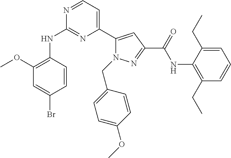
C1=CC(NC2=NC(C3=CC(C(=O)NC4=C(CC)C=CC=C4CC)=NN3CC3=CC=C(OC)C=C3)=CC=N2)=C(OC)C=C1Br
